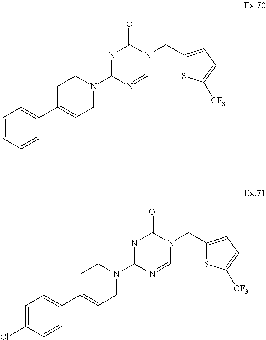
C1=CC=CC(C2=CCN(C3=NC(=O)N(CC4=CC=C([CF3])S4)C=N3)CC2)=C1.C1=C(Cl)C=CC(C2=CCN(C3=NC(=O)N(CC4=CC=C([CF3])S4)C=N3)CC2)=C1
